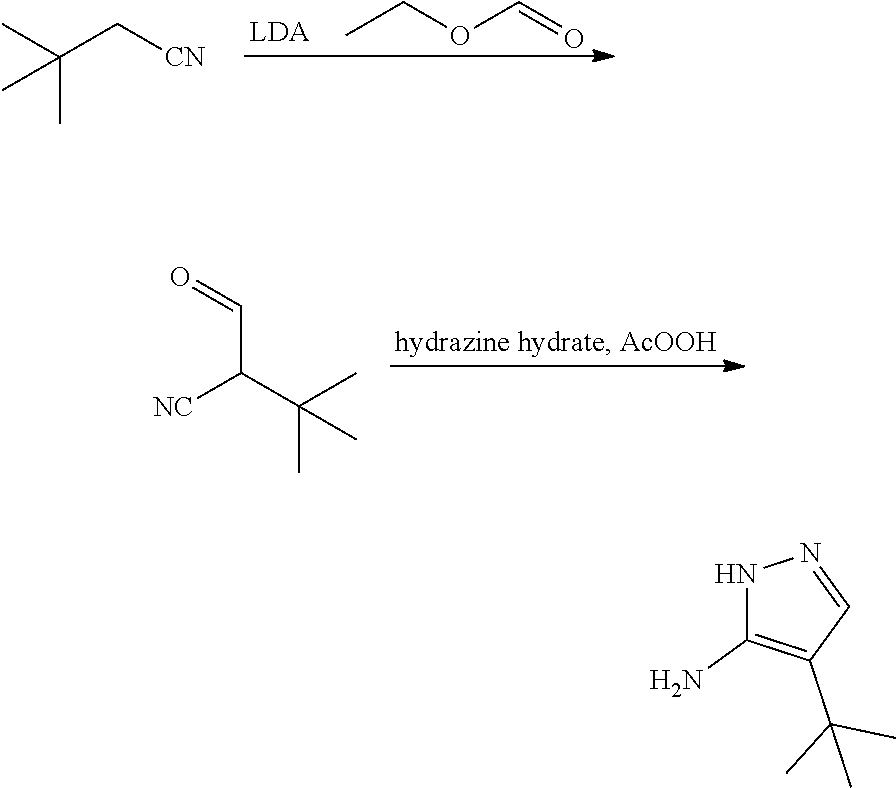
CCOC=O.C(C[CN])(C)(C)C.C(C(C(C)(C)C)[NC])=O.N1C(N)=C(C(C)(C)C)C=N1
